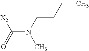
N(C(=O)[X2])(C)CCCC
